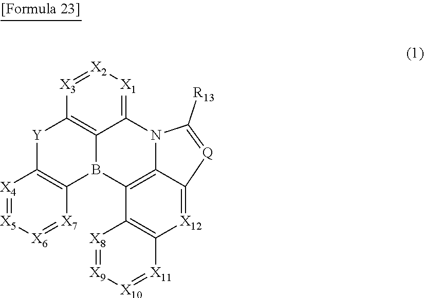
[X4]1=[X5][X6]=[X7]C2=C1[Y]C1=C3B2C2=C4N(C3=[X1][X2]=[X3]1)C([R13])=[Q]C4=[X12]C1=C2[X8]=[X9][X10]=[X11]1
